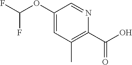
C1(OC(F)F)=CC(C)=C(C(=O)O)N=C1
